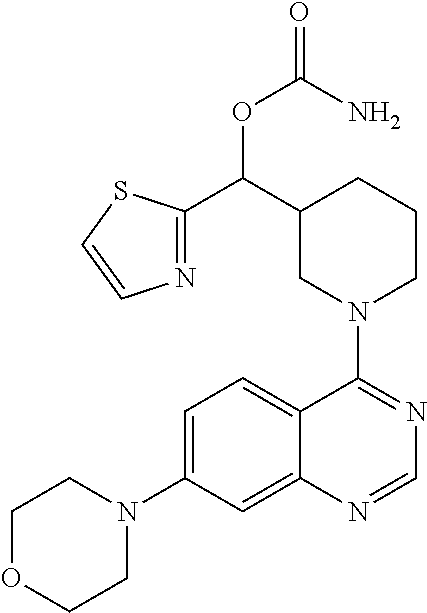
C1OCCN(C2=CC=C3C(=C2)N=CN=C3N2CCCC(C(C3=NC=CS3)OC(N)=O)C2)C1
